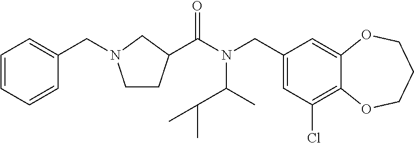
C1(CN(C(=O)C2CCN(CC3=CC=CC=C3)C2)C(C(C)C)C)=CC(Cl)=C2C(=C1)OCCCO2
